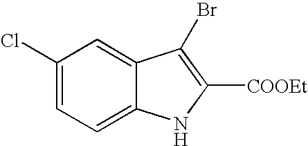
C1(Cl)=CC=C2C(=C1)C(Br)=C([COOEt])N2
